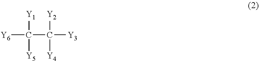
[Y6]C(C([Y2])([Y4])[Y3])([Y1])[Y5]
